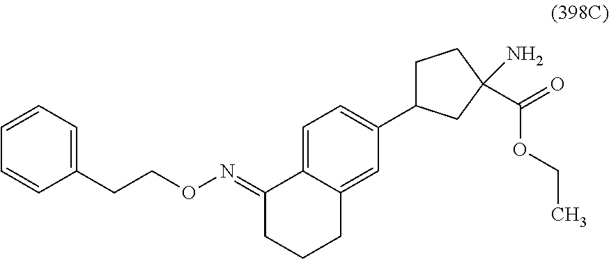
C1=C2C(=CC(C3CCC(C(OCC)=O)(N)C3)=C1)CCCC2=NOCCC1=CC=CC=C1
